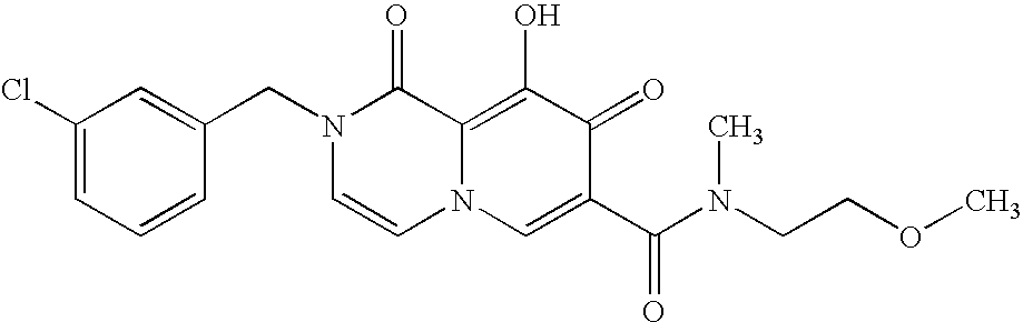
C1=C(CN2C=CN3C(=C(O)C(=O)C(C(N(CCOC)C)=O)=C3)C2=O)C=CC=C1Cl
